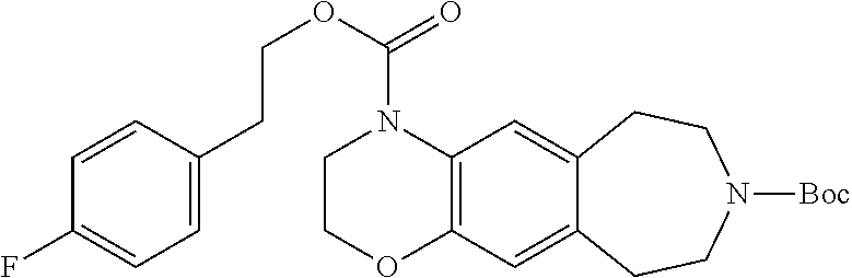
O(C(N1CCOC2=C1C=C1C(=C2)CCN([Boc])CC1)=O)CCC1=CC=C(F)C=C1
